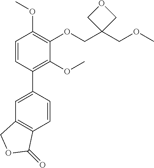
C1=CC(C2=CC3=C(C=C2)C(=O)OC3)=C(OC)C(OCC2(COC)COC2)=C1OC
